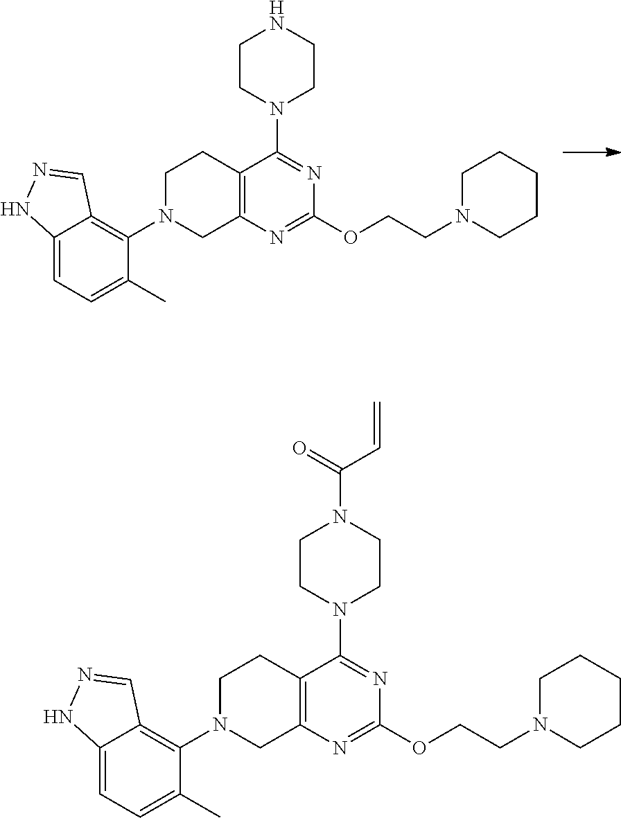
C12=C(N=C(OCCN3CCCCC3)N=C1N1CCNCC1)CN(C1=C3C(=CC=C1C)NN=C3)CC2.C12=C(N=C(OCCN3CCCCC3)N=C1N1CCN(C(C=C)=O)CC1)CN(C1=C3C(=CC=C1C)NN=C3)CC2
